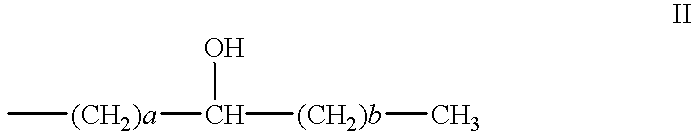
C[(CH2)a]C([(CH2)b]C)O
